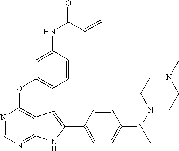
N1=CN=C2C(=C1OC1=CC=CC(NC(=O)C=C)=C1)C=C(C1=CC=C(N(N3CCN(C)CC3)C)C=C1)N2
